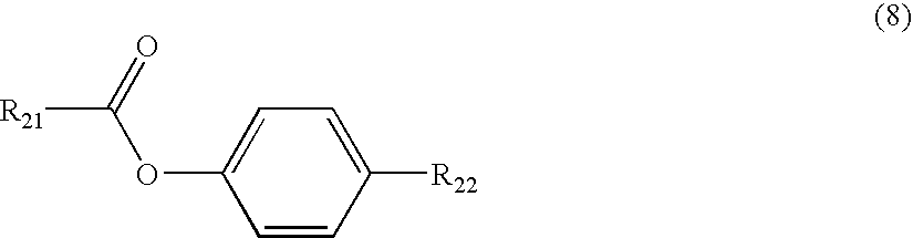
C1=C([R22])C=CC(OC([R21])=O)=C1
